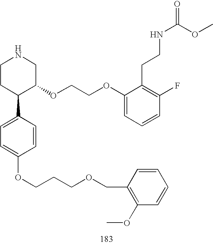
C1CC(C2=CC=C(OCCCOCC3=C(OC)C=CC=C3)C=C2)C(OCCOC2=CC=CC(F)=C2CCNC(=O)OC)CN1
